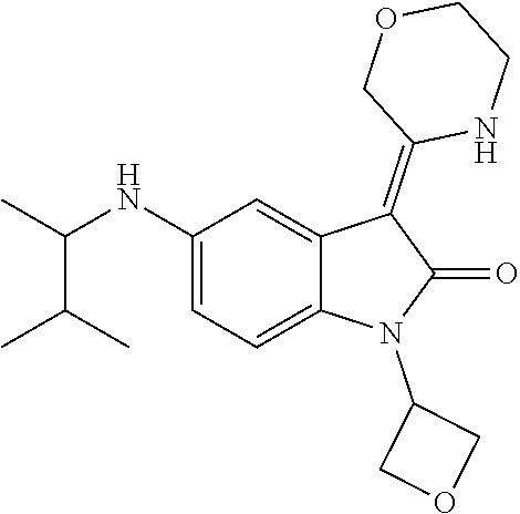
C1(NC(C)C(C)C)=CC=C2C(=C1)C(=C1NCCOC1)C(=O)N2C1COC1
